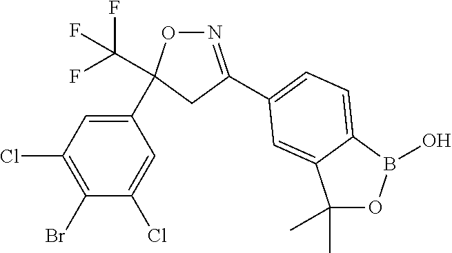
N1=C(C2=CC=C3B(O)OC(C)(C)C3=C2)CC(C2=CC(Cl)=C(Br)C(Cl)=C2)(C(F)(F)F)O1
